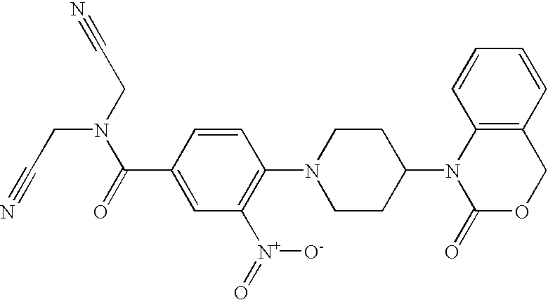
C1(C(=O)N(CC#N)CC#N)=CC([N+](=O)[O-])=C(N2CCC(N3C(=O)OCC4=C3C=CC=C4)CC2)C=C1
